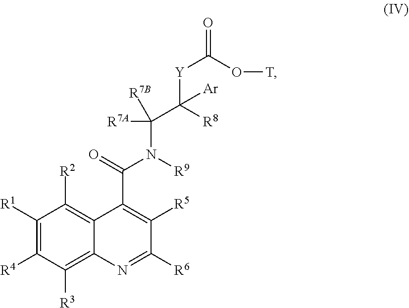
C1([R1])=C([R4])C([R3])=C2C(=C1[R2])C(C(=O)N([R9])C(C([R8])([Y]C(=O)O[T])[Ar])([R7A])[R7B])=C([R5])C([R6])=N2
